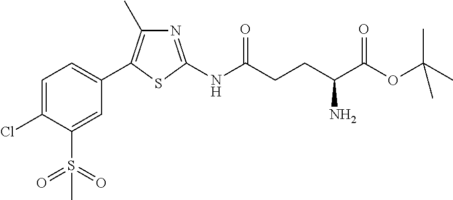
C1=C(Cl)C(S(=O)(=O)C)=CC(C2=C(C)N=C(NC(CCC(N)C(OC(C)(C)C)=O)=O)S2)=C1
